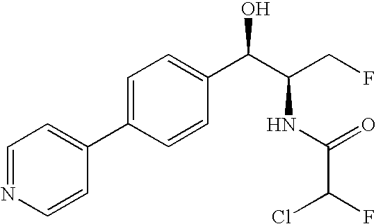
C1=CN=CC=C1C1=CC=C(C(C(CF)NC(C(F)Cl)=O)O)C=C1
